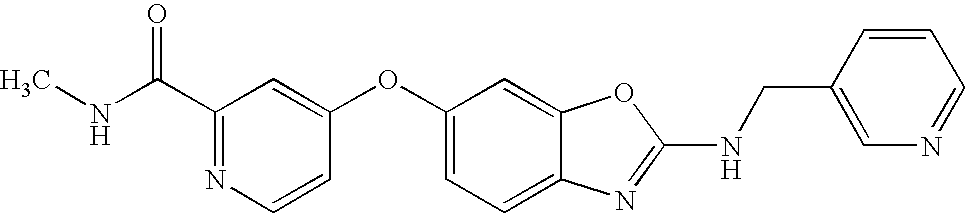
CNC(C1=NC=CC(OC2=CC=C3C(=C2)OC(NCC2=CN=CC=C2)=N3)=C1)=O
